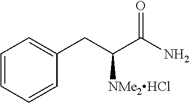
C1=CC=CC(CC(C(N)=O)[NMe2HCl])=C1
